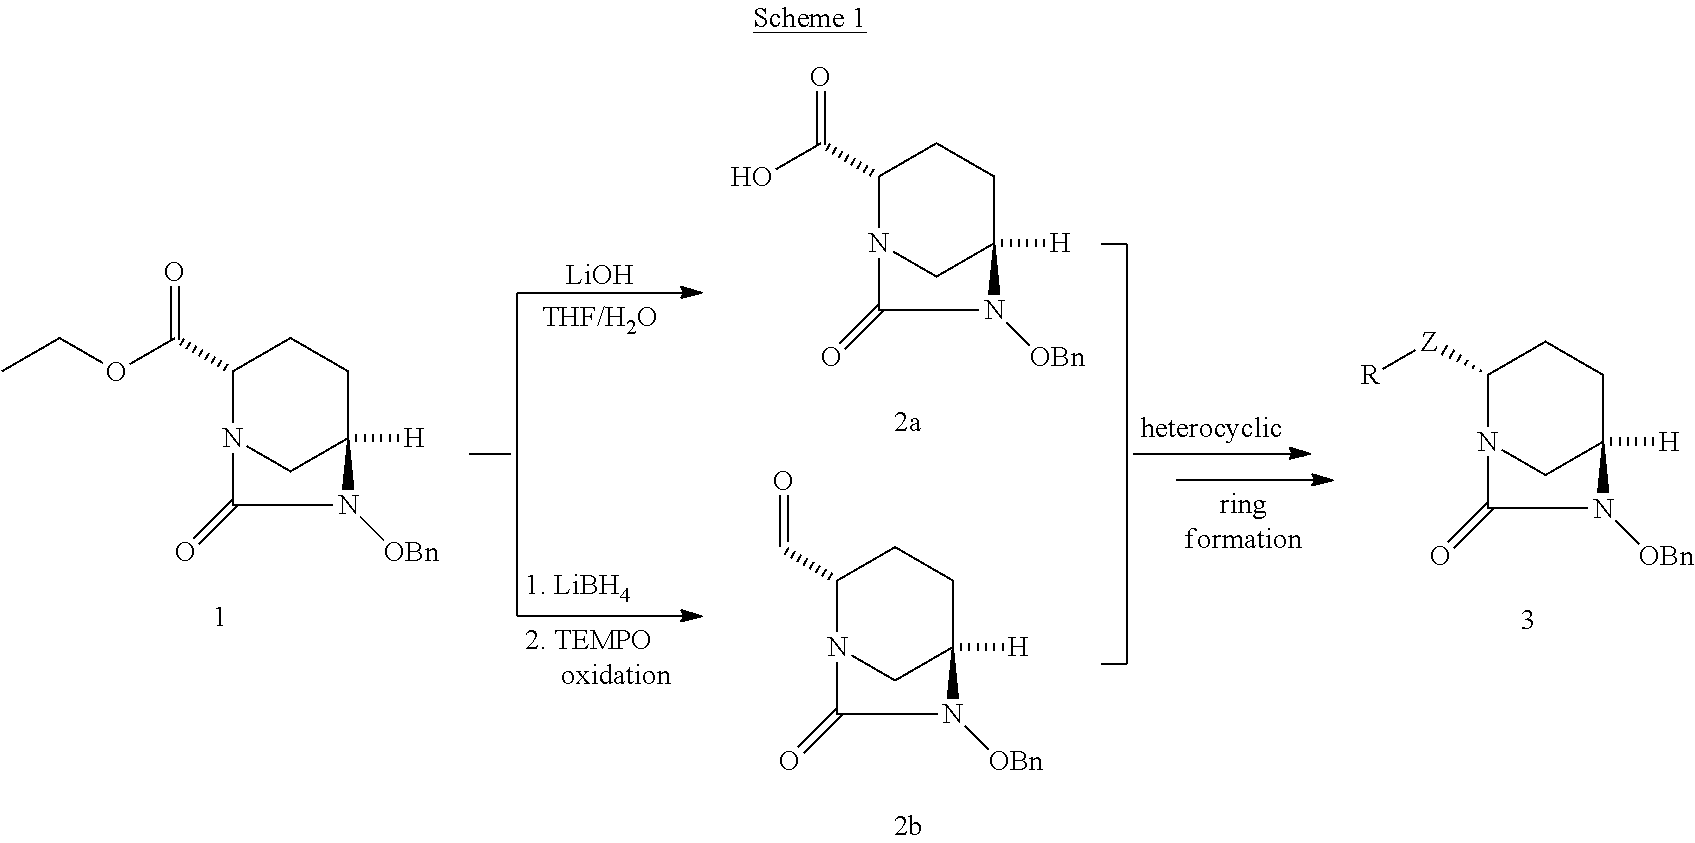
C1(C(O)=O)N2CC([H])(CC1)N([OBn])C2=O.C1(C=O)N2CC([H])(CC1)N([OBn])C2=O.C1(C(OCC)=O)N2CC([H])(CC1)N([OBn])C2=O.[LiOH].C1([Z][R])N2CC([H])(CC1)N([OBn])C2=O
